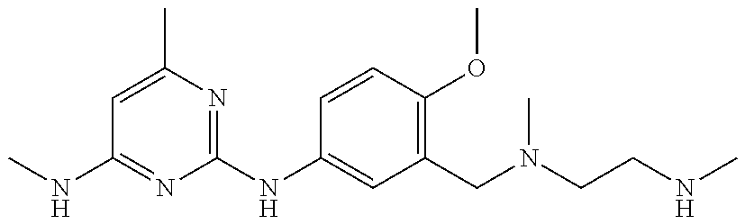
CNC1=NC(NC2=CC(CN(CCNC)C)=C(OC)C=C2)=NC(C)=C1
